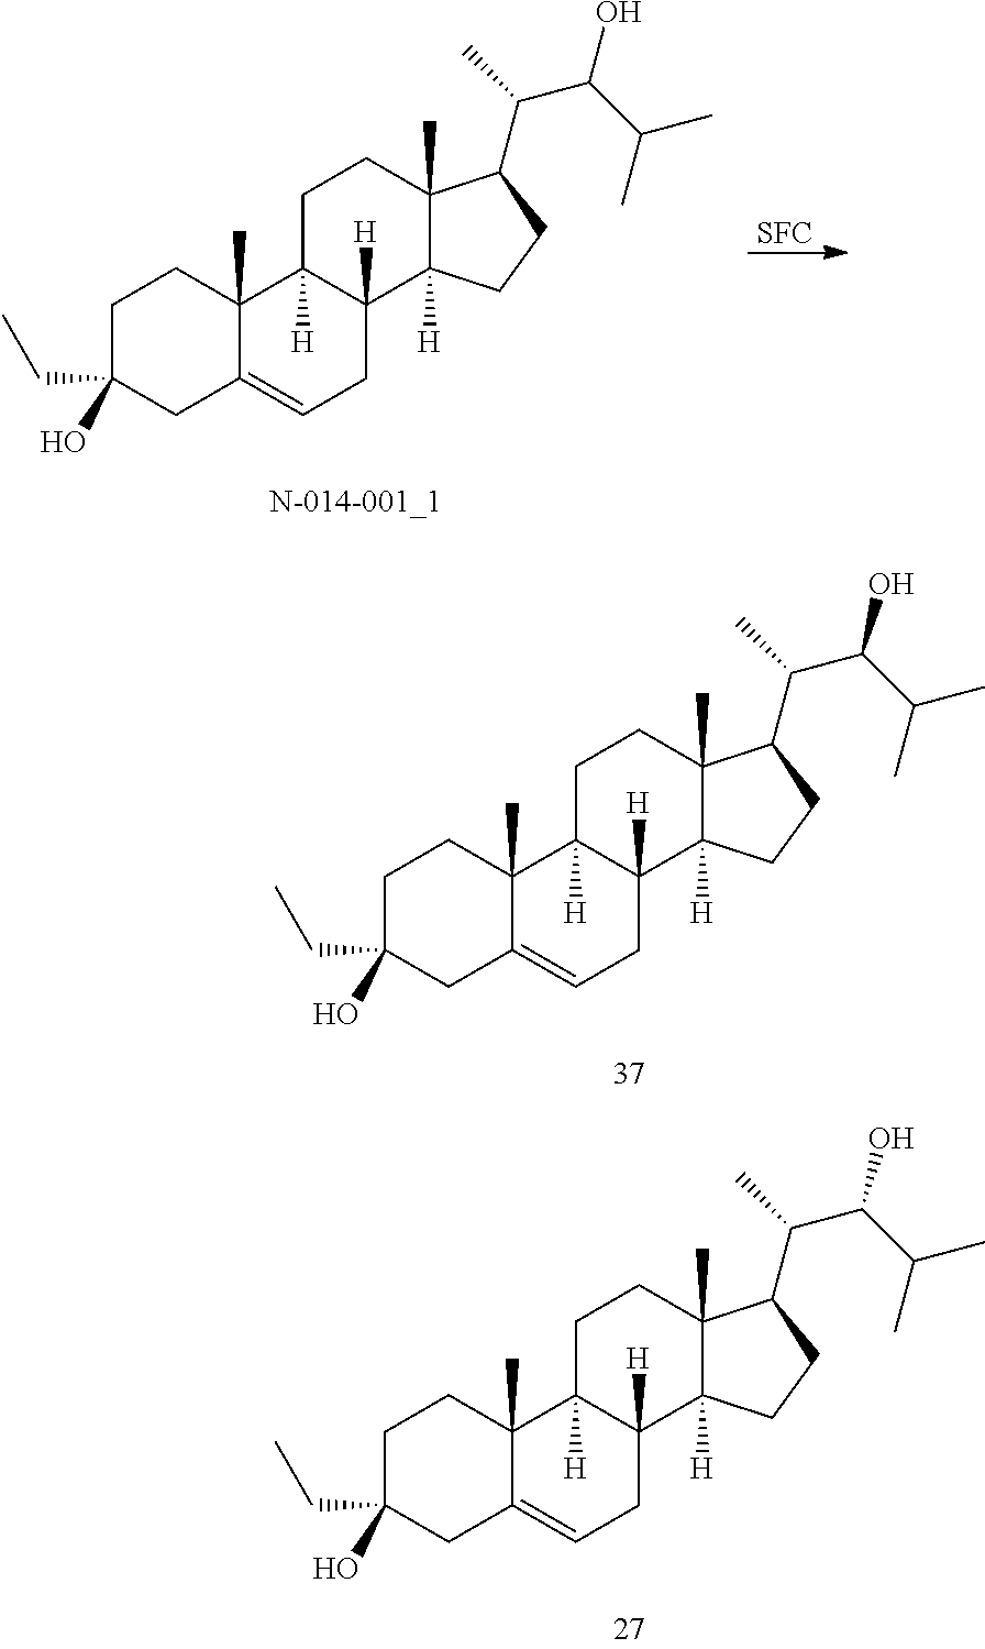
C1C(O)(CC)CC2=CCC3([H])C([H])(C2(C)C1)CCC1(C)C3([H])CCC1C(C)C(C(C)C)O.[SFC].C1C(O)(CC)CC2=CCC3([H])C([H])(C2(C)C1)CCC1(C)C3([H])CCC1C(C)C(C(C)C)O.C1C(O)(CC)CC2=CCC3([H])C([H])(C2(C)C1)CCC1(C)C3([H])CCC1C(C)C(C(C)C)O
